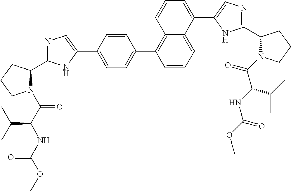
N1(C(=O)C(C(C)C)NC(=O)OC)C(C2=NC=C(C3=CC=C(C4=C5C(=CC=C4)C(C4=CN=C(C6N(C(C(C(C)C)NC(=O)OC)=O)CCC6)N4)=CC=C5)C=C3)N2)CCC1
